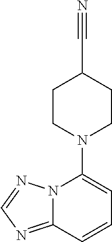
N12C(=NC=N1)C=CC=C2N1CCC(C#N)CC1
